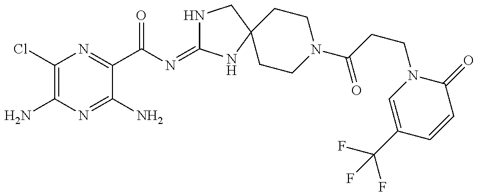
C1(Cl)=C(N)N=C(N)C(C(N=C2NCC3(N2)CCN(C(CCN2C=C(C(F)(F)F)C=CC2=O)=O)CC3)=O)=N1
